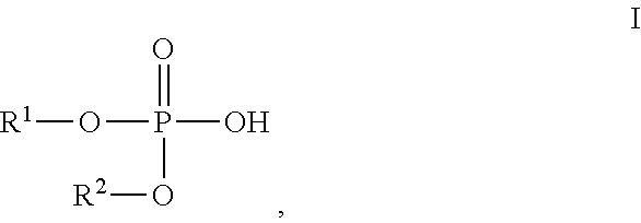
O(P(=O)(O)O[R2])[R1]
